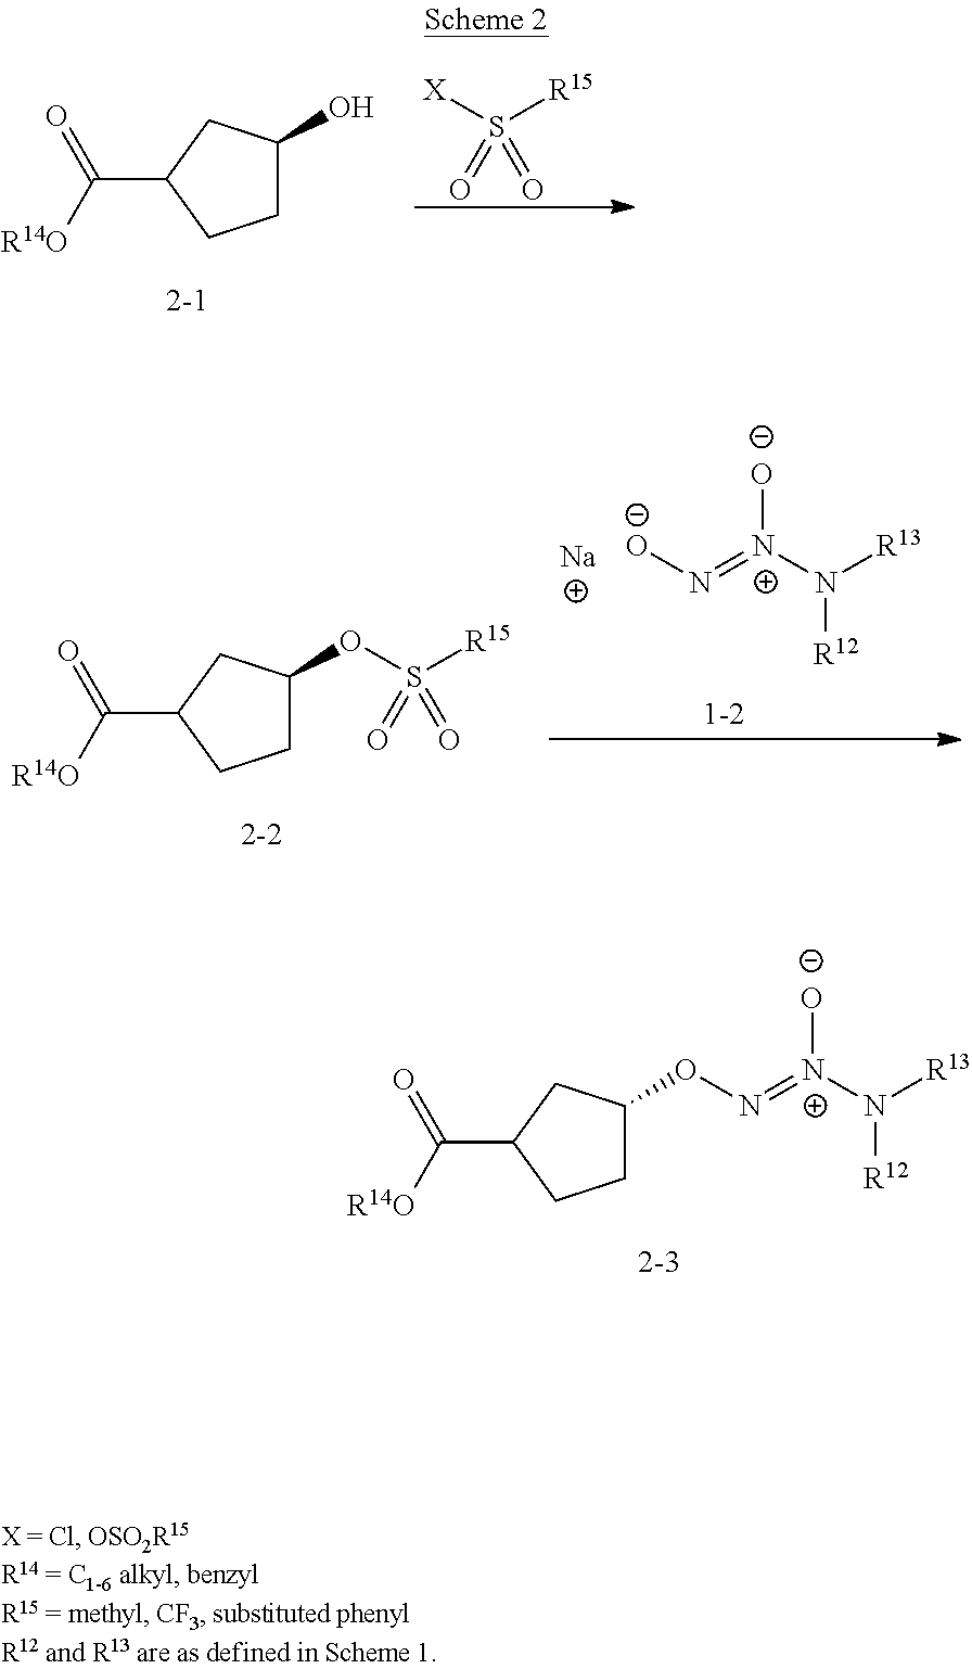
C(C1CCC(ON=[N+](N([R13])[R12])[O-])C1)([R14O])=O.C(C1CCC(O)C1)([R14O])=O.[X]S([R15])(=O)=O.[O-]N=[N+](N([R13])[R12])[O-].[Na].C(C1CCC(OS([R15])(=O)=O)C1)([R14O])=O
